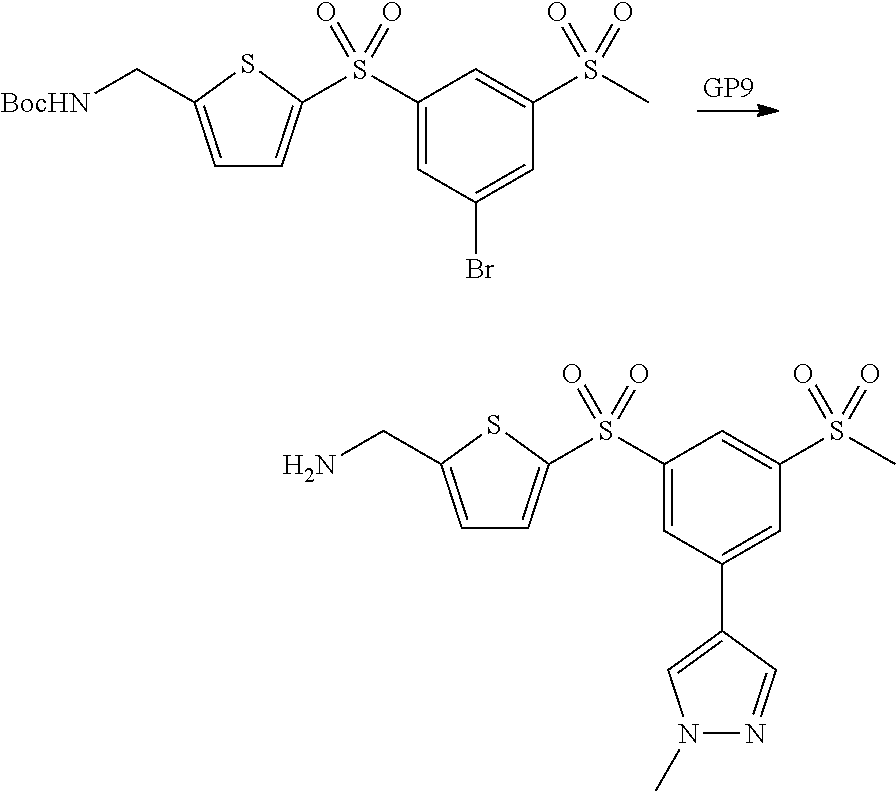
C1(S(=O)(=O)C2=CC=C(C[BocHN])S2)=CC(Br)=CC(S(C)(=O)=O)=C1.C1(S(=O)(=O)C2=CC=C(CN)S2)=CC(C2=CN(C)N=C2)=CC(S(C)(=O)=O)=C1
